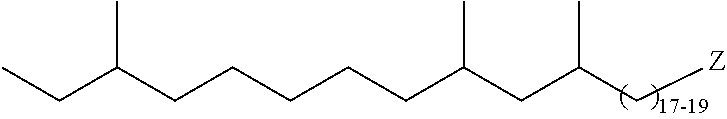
C(CCCCC(CC(C[Z])C)C)C(CC)C
